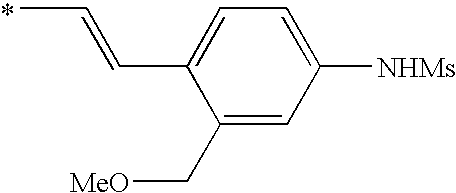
CC=CC1=CC=C([NHMs])C=C1C[MeO]
